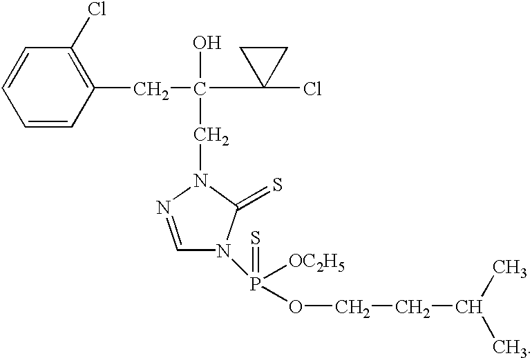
C1=CC=CC(CC(O)(CN2N=CN(P(=S)([OC2H5])OCCC(C)C)C2=S)C2(Cl)CC2)=C1Cl
